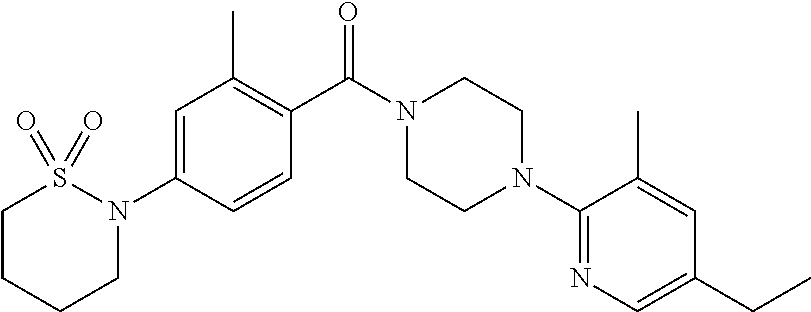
C1=C(N2CCCCS2(=O)=O)C=CC(C(N2CCN(C3=NC=C(CC)C=C3C)CC2)=O)=C1C
